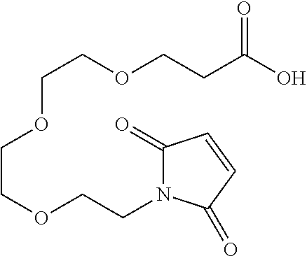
C(COCCC(O)=O)OCCOCCN1C(=O)C=CC1=O
